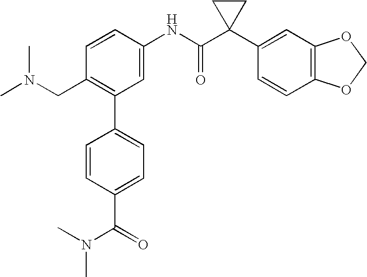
C1=CC(NC(C2(C3=CC4=C(C=C3)OCO4)CC2)=O)=CC(C2=CC=C(C(=O)N(C)C)C=C2)=C1CN(C)C
